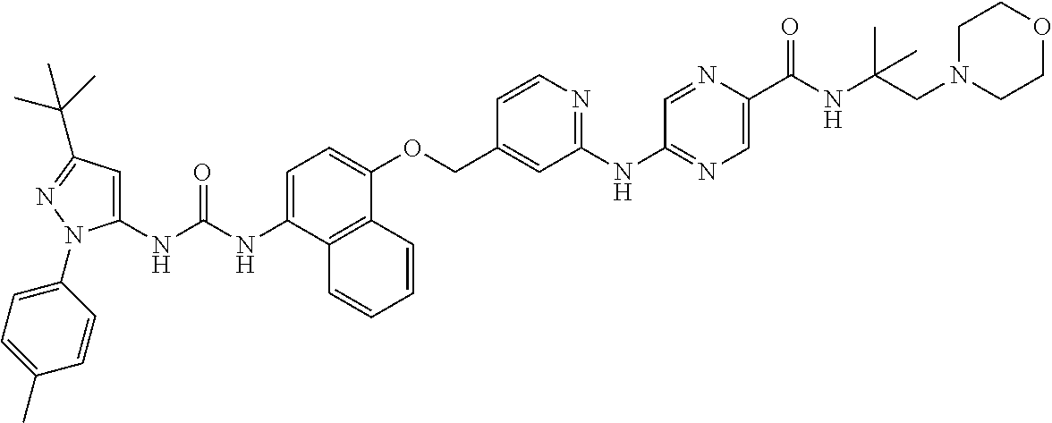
N(C(NC1=CC(C(C)(C)C)=NN1C1=CC=C(C)C=C1)=O)C1=CC=C(OCC2=CC(NC3=NC=C(C(NC(CN4CCOCC4)(C)C)=O)N=C3)=NC=C2)C2=C1C=CC=C2
